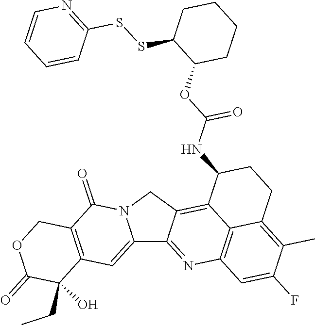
C12=NC3=C4C(=C1CN1C2=CC2=C(COC(=O)C2(CC)O)C1=O)C(NC(=O)OC1C(SSC2=NC=CC=C2)CCCC1)CCC4=C(C)C(F)=C3
